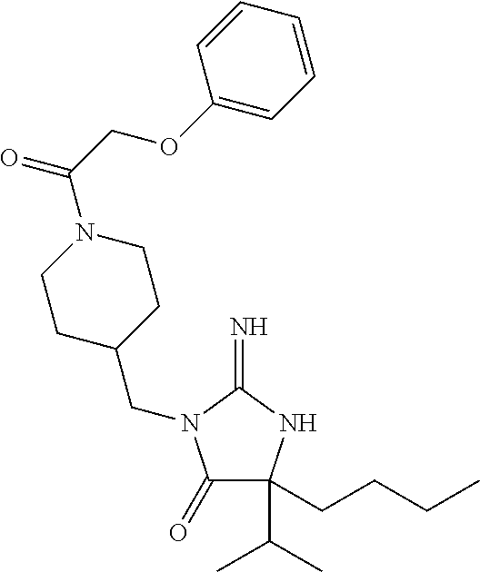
C1(=O)C(C(C)C)(CCCC)NC(=N)N1CC1CCN(C(=O)COC2=CC=CC=C2)CC1
